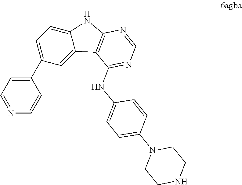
C1=C2C(=CC(C3=CC=NC=C3)=C1)C1=C(N2)N=CN=C1NC1=CC=C(N2CCNCC2)C=C1
